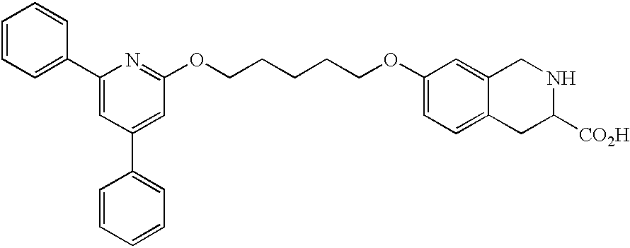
C1=CC=C(C2=CC(C3=CC=CC=C3)=CC(OCCCCCOC3=CC=C4C(=C3)CNC([CO2H])C4)=N2)C=C1
